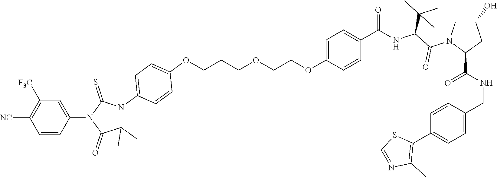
C(OCCCOC1=CC=C(N2C(C)(C)C(=O)N(C3=CC([F3C])=C([NC])C=C3)C2=S)C=C1)COC1=CC=C(C(=O)NC(C(N2C(C(NCC3=CC=C(C4=C(C)N=CS4)C=C3)=O)CC(O)C2)=O)C(C)(C)C)C=C1
